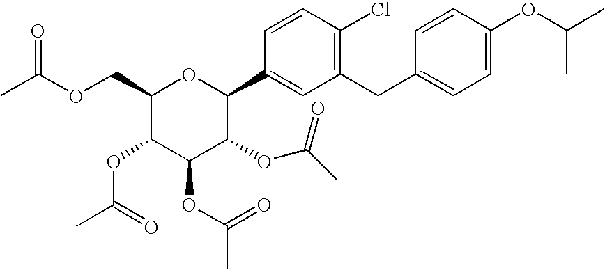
C1(COC(C)=O)C(OC(C)=O)C(OC(C)=O)C(OC(C)=O)C(C2=CC(CC3=CC=C(OC(C)C)C=C3)=C(Cl)C=C2)O1
